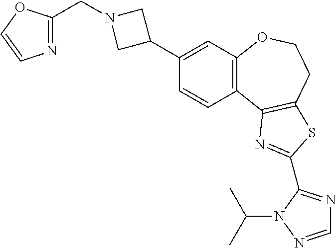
C1=CC2=C(C=C1C1CN(CC3=NC=CO3)C1)OCCC1=C2N=C(C2=NC=NN2C(C)C)S1
